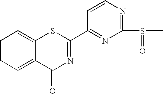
C1(C2=NC(=O)C3=CC=CC=C3S2)=NC(S(C)=O)=NC=C1
